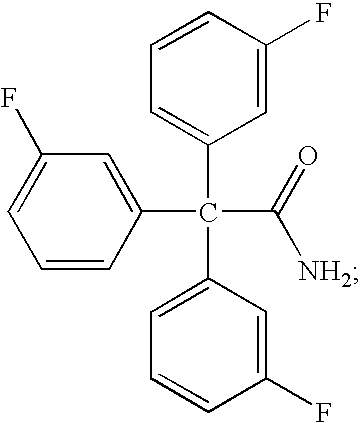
C1=CC(C(C2=CC=CC(F)=C2)(C2=CC=CC(F)=C2)C(=O)[NH2])=CC(F)=C1
